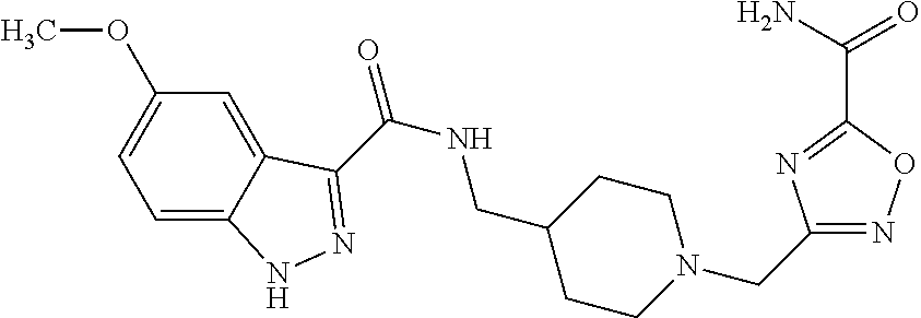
C1=C(OC)C=C2C(=C1)NN=C2C(=O)NCC1CCN(CC2=NOC(C(=O)N)=N2)CC1
